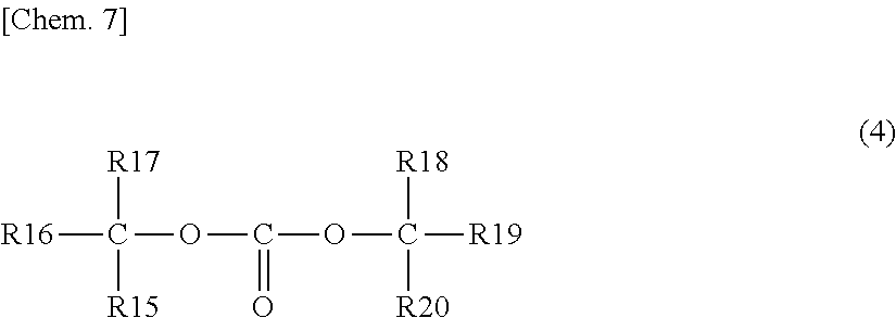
[R16]C(OC(OC([R19])([R18])[R20])=O)([R17])[R15]
